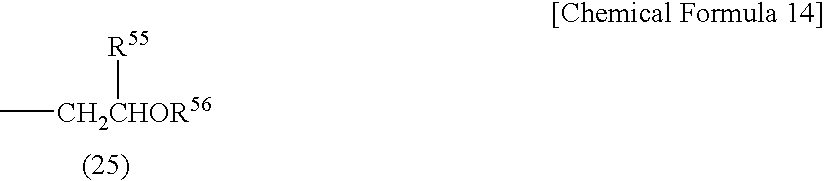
C[CH2CHOR56][R55]
